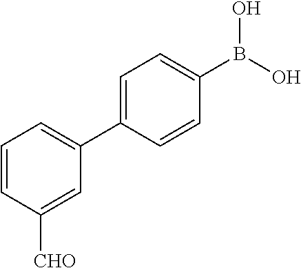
C1=CC([CHO])=CC(C2=CC=C(B(O)O)C=C2)=C1
